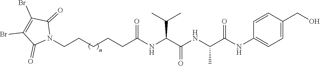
N1(CCCCCC(NC(C(NC(C(NC2=CC=C(CO)C=C2)=O)C)=O)C(C)C)=O)C(=O)C(Br)=C(Br)C1=O
